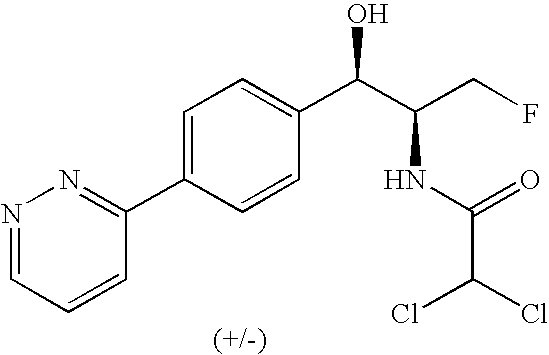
C1(C2=CC=C(C(C(CF)NC(C(Cl)Cl)=O)O)C=C2)=NN=CC=C1
